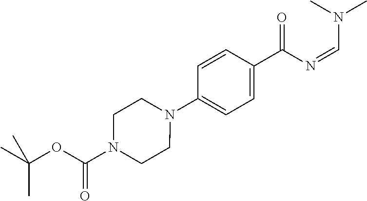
O=C(C1=CC=C(N2CCN(C(OC(C)(C)C)=O)CC2)C=C1)N=CN(C)C
